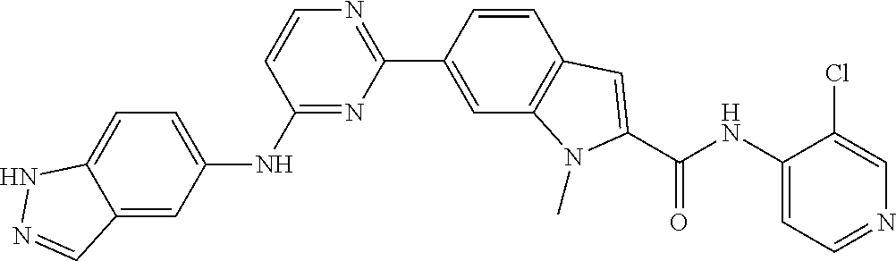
N1=C(NC2=CC=C3NN=CC3=C2)C=CN=C1C1=CC2=C(C=C1)C=C(C(=O)NC1=CC=NC=C1Cl)N2C
